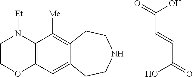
C1COC2=C(N1[Et])C([Me])=C1C(=C2)CCNCC1.OC(=O)C=CC(O)=O
